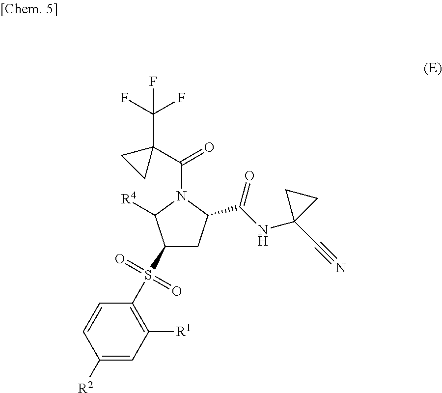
C1(S(C2=C([R1])C=C([R2])C=C2)(=O)=O)CC(C(NC2(C#N)CC2)=O)N(C(C2(C(F)(F)F)CC2)=O)C1[R4]
